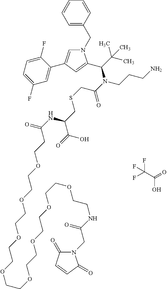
O=C(C(F)(F)F)O.C1=C(CN2C=C(C3=CC(F)=CC=C3F)C=C2C(C(C)(C)C)N(C(CSCC(C(=O)O)NC(=O)CCOCCOCCOCCOCCOCCOCCOCCOCCNC(=O)CN2C(=O)C=CC2=O)=O)CCCN)C=CC=C1
